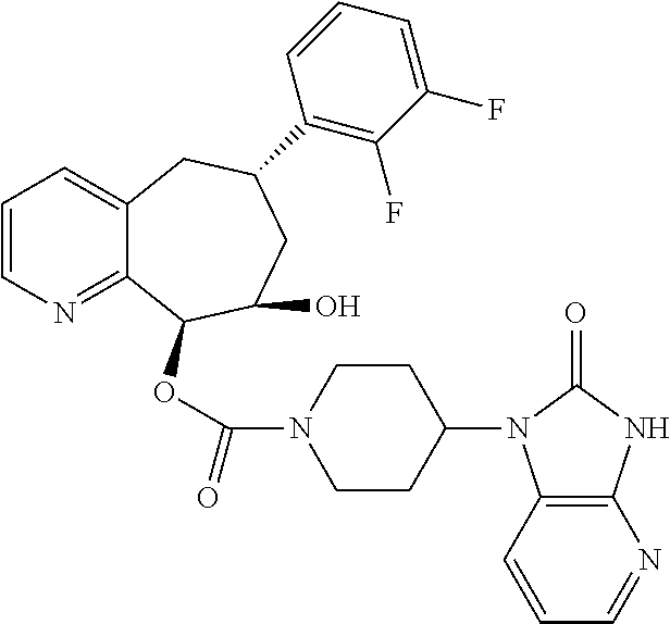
C1=CN=C2C(=C1)CC(C1=C(F)C(F)=CC=C1)CC(O)C2OC(N1CCC(N2C3=C(NC2=O)N=CC=C3)CC1)=O
